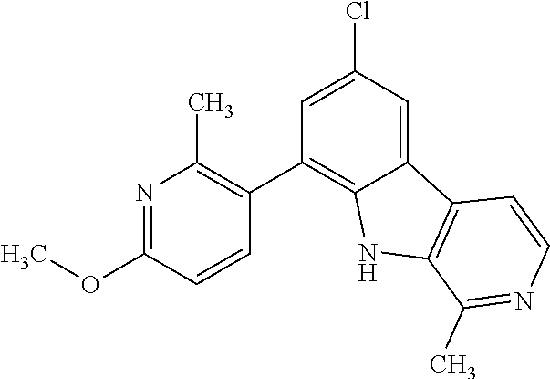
C1=C(Cl)C=C2C(=C1C1=C(C)N=C(OC)C=C1)NC1=C2C=CN=C1C
